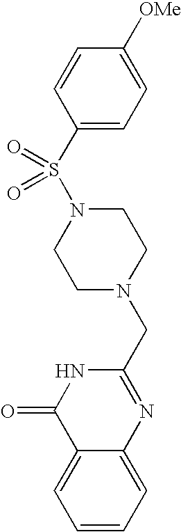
C1(S(N2CCN(CC3=NC4=CC=CC=C4C(=O)N3)CC2)(=O)=O)=CC=C([OMe])C=C1
